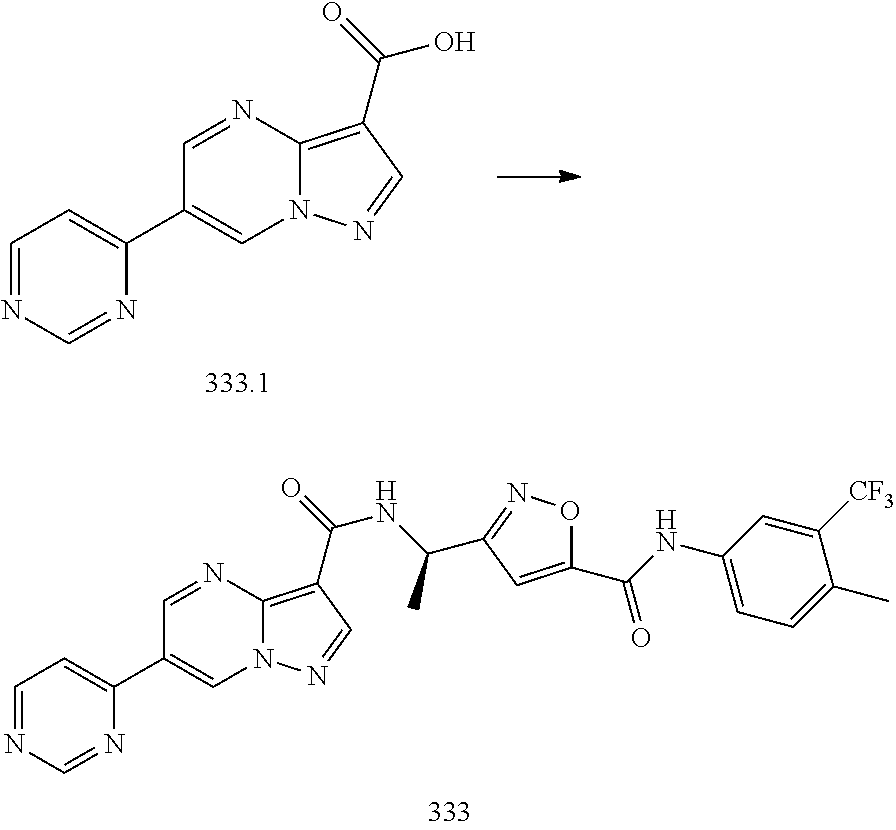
C1=NC=NC(C2=CN3C(=C(C(=O)O)C=N3)N=C2)=C1.C1=NC2=C(C(=O)NC(C)C3=NOC(C(NC4=CC=C(C)C([CF3])=C4)=O)=C3)C=NN2C=C1C1=CC=NC=N1
